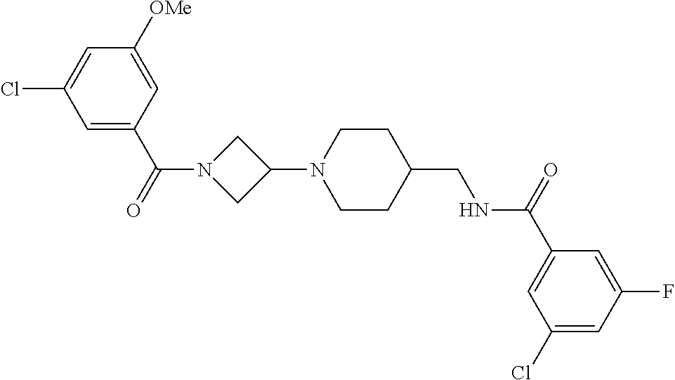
C1(N2CCC(CNC(C3=CC(Cl)=CC(F)=C3)=O)CC2)CN(C(=O)C2=CC(Cl)=CC([OMe])=C2)C1
